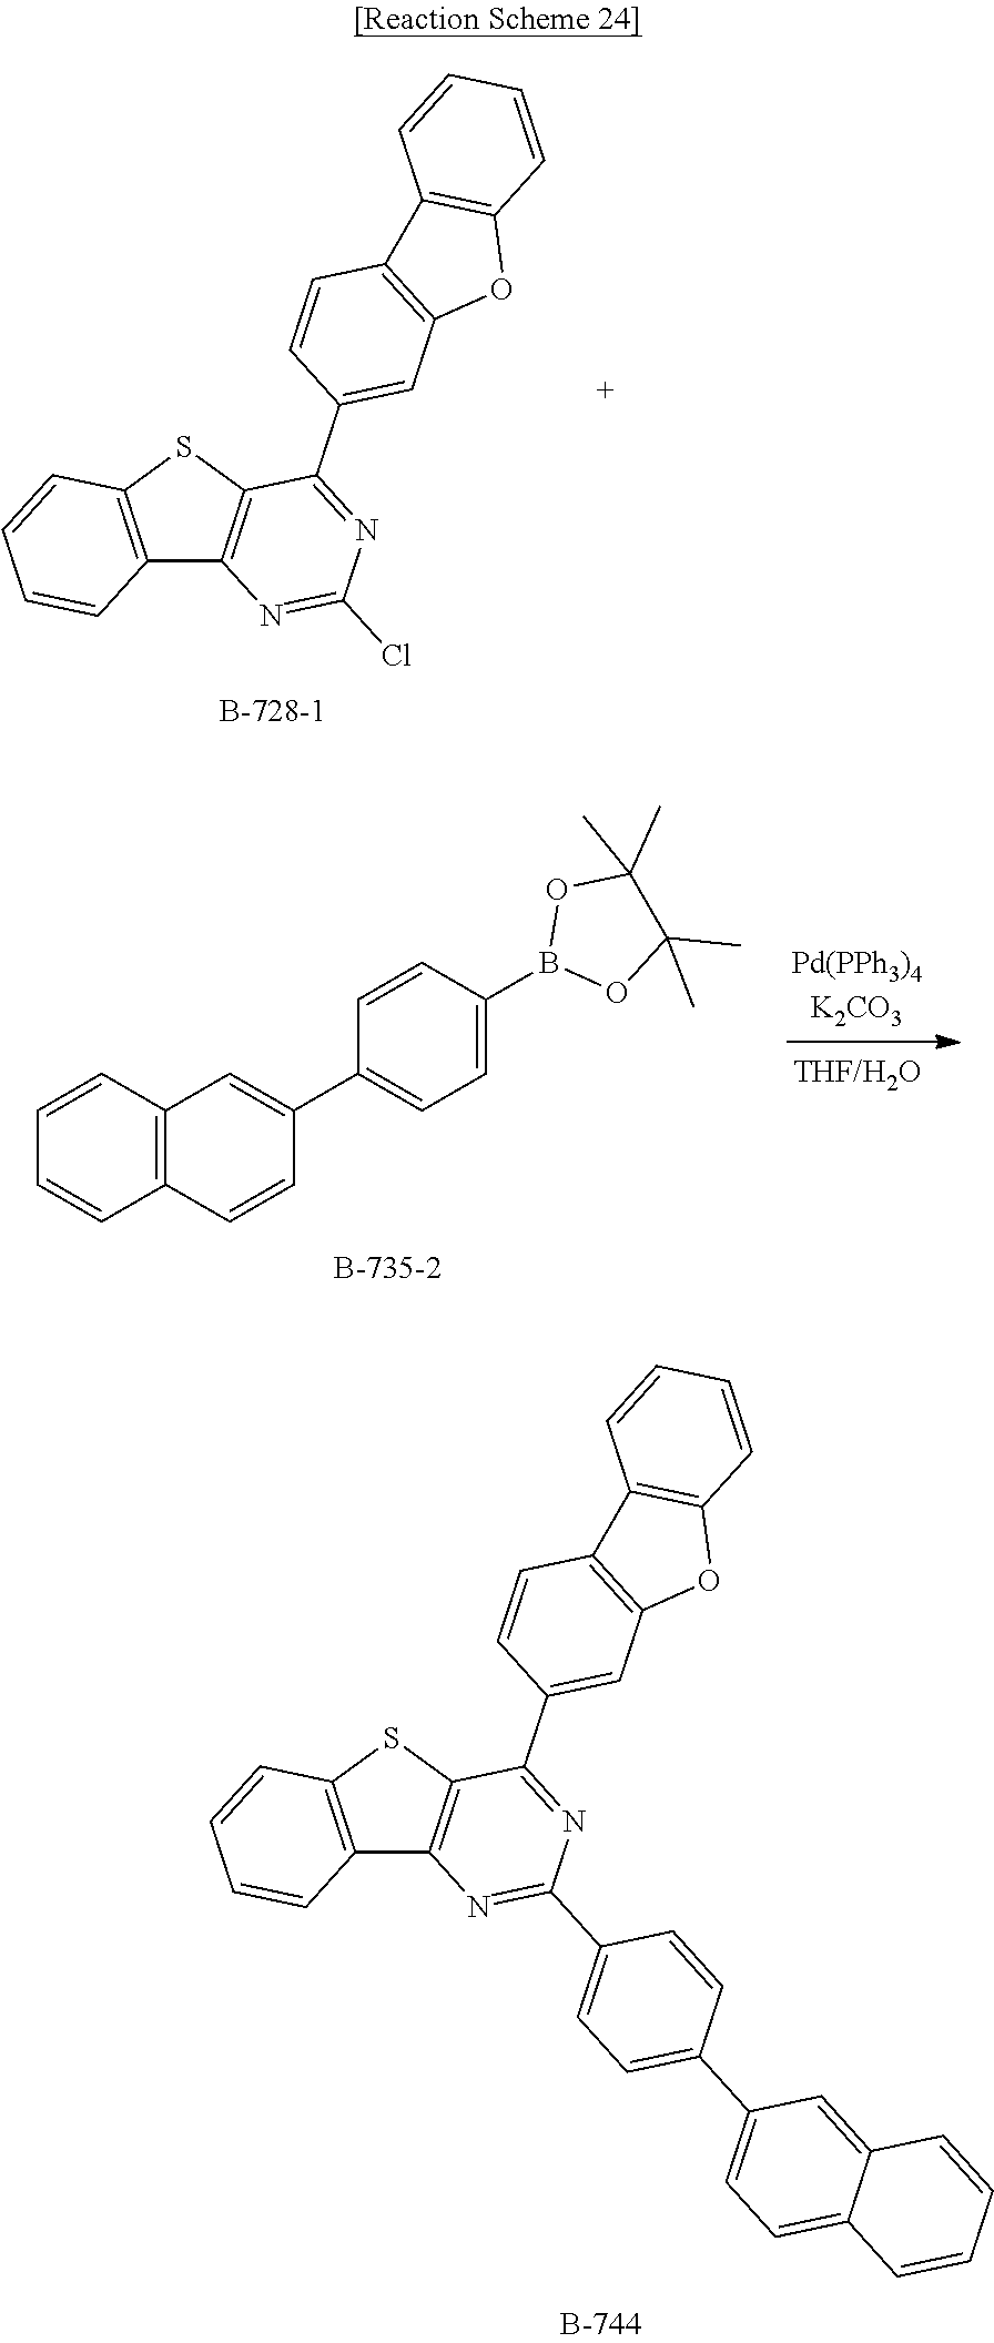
C12=C(SC3=C1C=CC=C3)C(C1=CC3=C(C=C1)C1=C(O3)C=CC=C1)=NC(Cl)=N2.C1(B2OC(C)(C)C(C)(C)O2)=CC=C(C2=CC3=C(C=CC=C3)C=C2)C=C1.C12=C(SC3=C1C=CC=C3)C(C1=CC3=C(C=C1)C1=C(O3)C=CC=C1)=NC(C1=CC=C(C3=CC=C4C(=C3)C=CC=C4)C=C1)=N2
